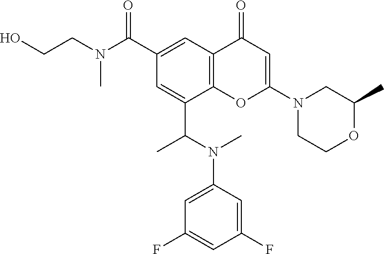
C1(C(=O)N(CCO)C)=CC2=C(C(C(N(C3=CC(F)=CC(F)=C3)C)C)=C1)OC(N1CCOC(C)C1)=CC2=O
